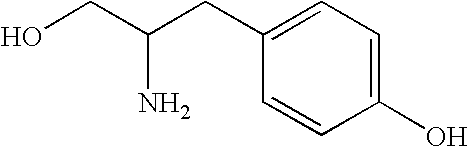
C1(O)=CC=C(CC(CO)N)C=C1
